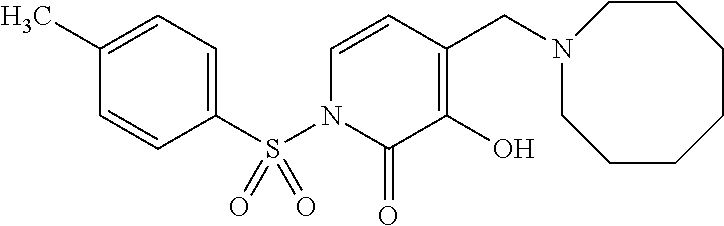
C1=CN(S(C2=CC=C(C)C=C2)(=O)=O)C(=O)C(O)=C1CN1CCCCCCC1
